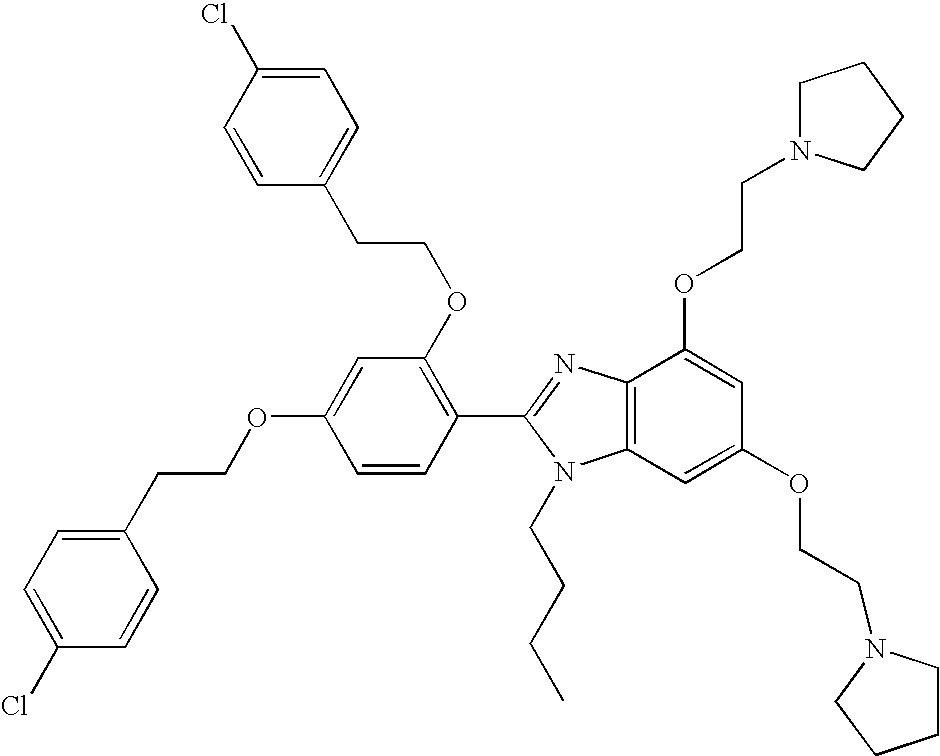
C1=C(OCCC2=CC=C(Cl)C=C2)C=CC(C2=NC3=C(N2CCCC)C=C(OCCN2CCCC2)C=C3OCCN2CCCC2)=C1OCCC1=CC=C(Cl)C=C1
